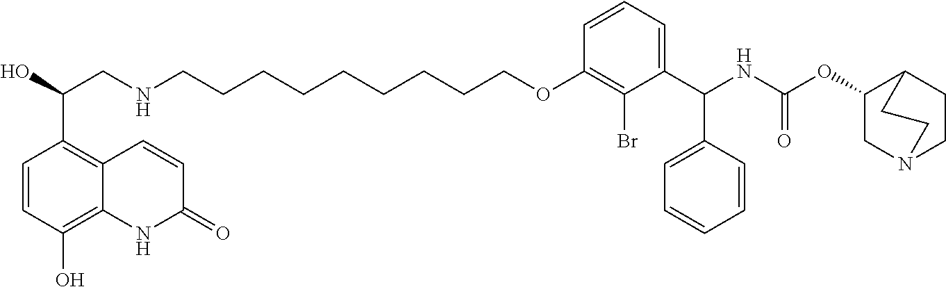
C1=CC(OCCCCCCCCCNCC(O)C2=C3C(=C(O)C=C2)NC(=O)C=C3)=C(Br)C(C(NC(OC2CN3CCC2CC3)=O)C2=CC=CC=C2)=C1
